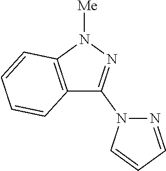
C12=C(N([Me])N=C1N1N=CC=C1)C=CC=C2
